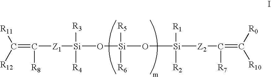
C(=C([Z1][Si](O[Si](O[Si]([Z2]C(=C([R10])[R0])[R7])([R1])[R2])([R5])[R6])([R3])[R4])[R8])([R11])[R12]
